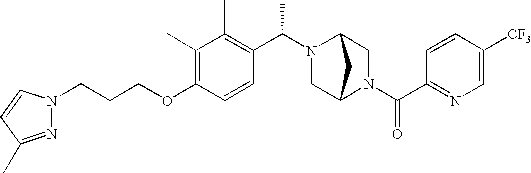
C(OC1=C(C)C(C)=C(C(N2C3CN(C(C4=NC=C([CF3])C=C4)=O)C(C2)C3)C)C=C1)CCN1N=C(C)C=C1
